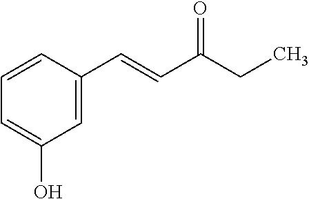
C1=C(C=CC(CC)=O)C=CC=C1O
